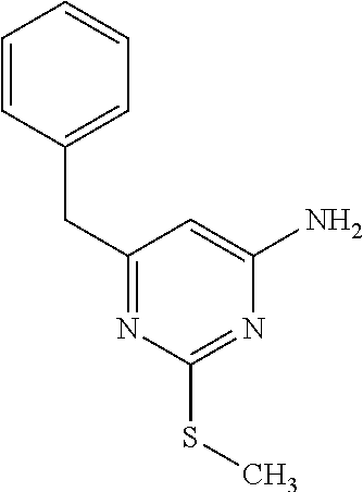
C1(CC2=CC=CC=C2)=NC(SC)=NC(N)=C1
